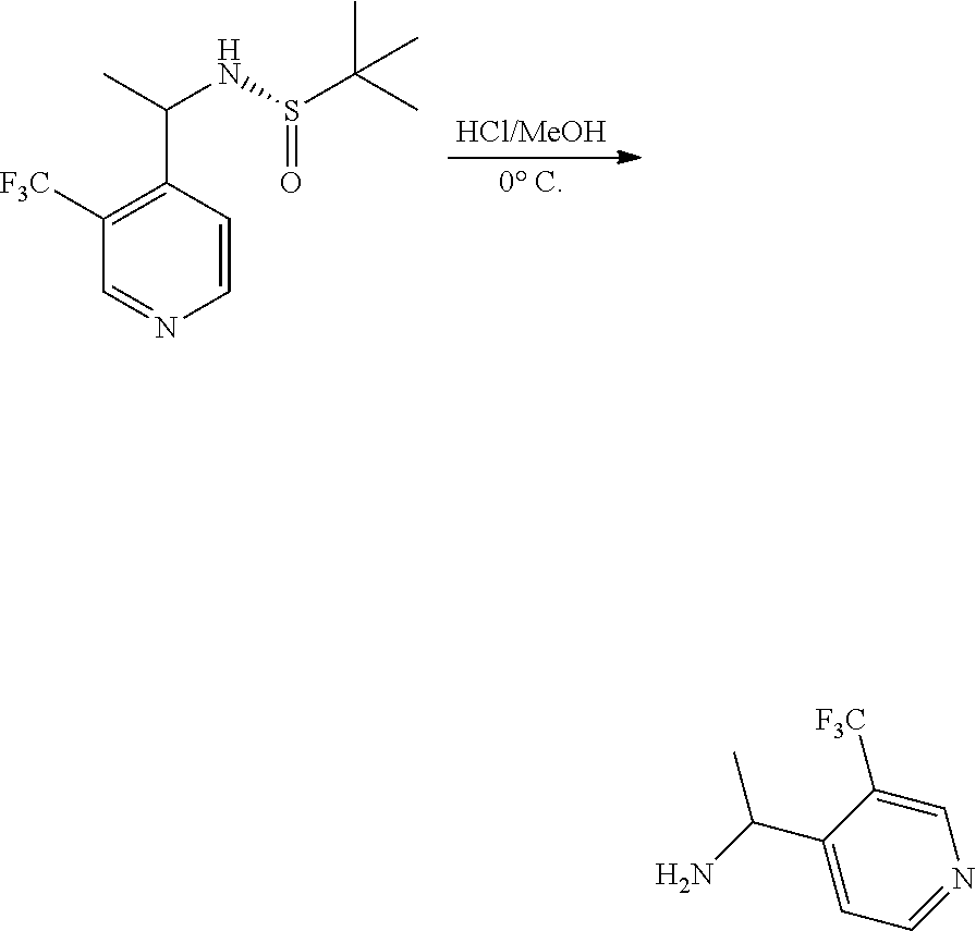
C1=CC(C(NS(=O)C(C)(C)C)C)=C([F3C])C=N1.C1=C([F3C])C(C(C)N)=CC=N1
